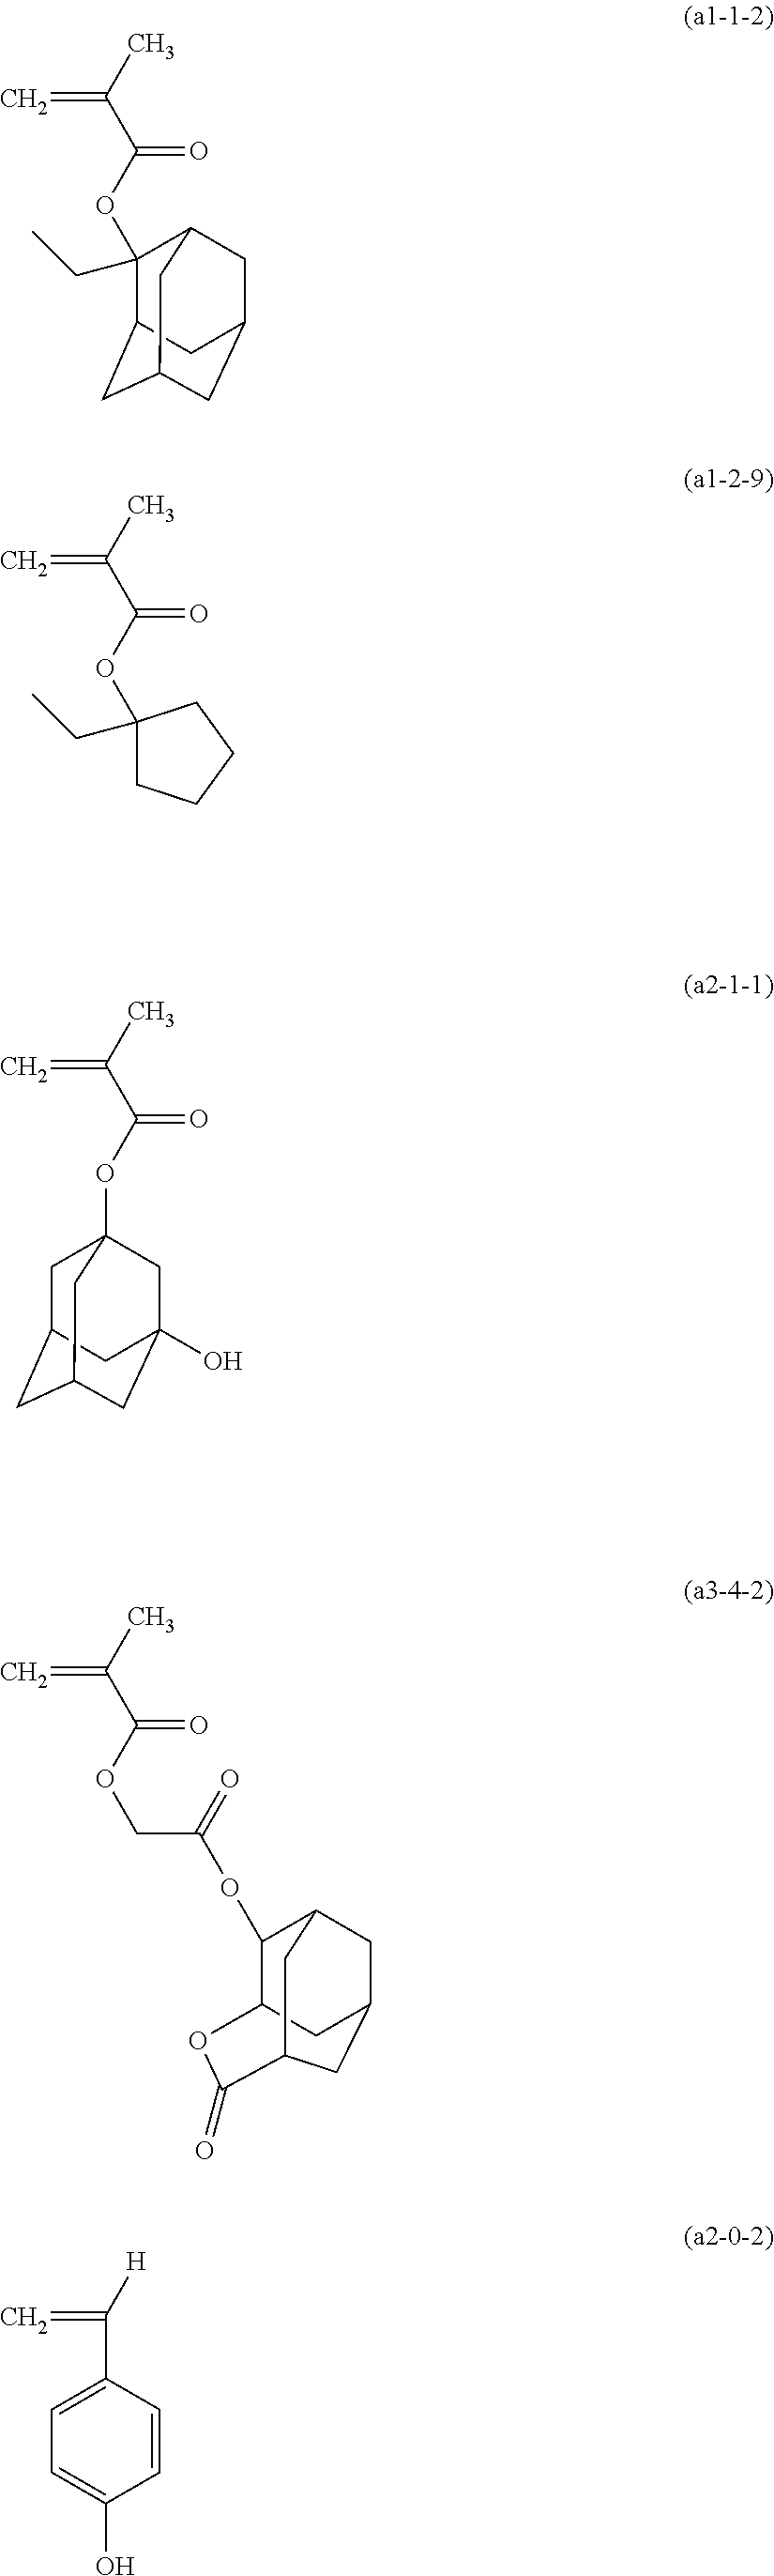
C=C(C)C(OC1(CC)C2CC3CC(CC1C3)C2)=O.C=C(C)C(OC1(CC)CCCC1)=O.C=C(C)C(OC12CC3CC(CC(O)(C1)C3)C2)=O.C=C(C)C(OCC(=O)OC1C2OC(=O)C3CC(CC1C3)C2)=O.C1=C(C(=C)[H])C=CC(O)=C1
